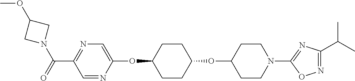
C1=NC(OC2CCC(OC3CCN(C4=NC(C(C)C)=NO4)CC3)CC2)=CN=C1C(=O)N1CC(OC)C1
